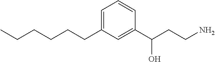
C1=C(CCCCCC)C=C(C(CCN)O)C=C1
